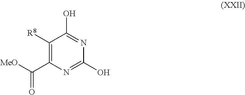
C1([R8])=C(C([MeO])=O)N=C(O)N=C1O
